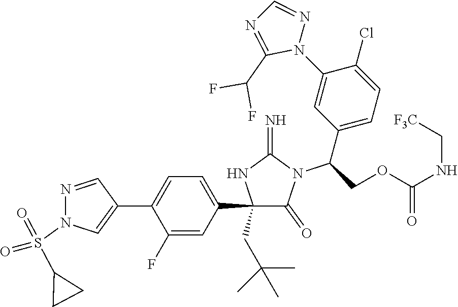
C1(C2=CC=C(C3=CN(S(=O)(C4CC4)=O)N=C3)C(F)=C2)(CC(C)(C)C)C(=O)N(C(C2=CC=C(Cl)C(N3N=CN=C3C(F)F)=C2)COC(NC[F3C])=O)C(=N)N1
